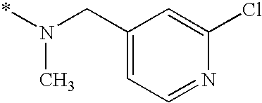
C1(CN(*)C)=CC=NC(Cl)=C1
